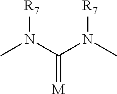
[R7]N(C(N([R7])C)=[M])C
